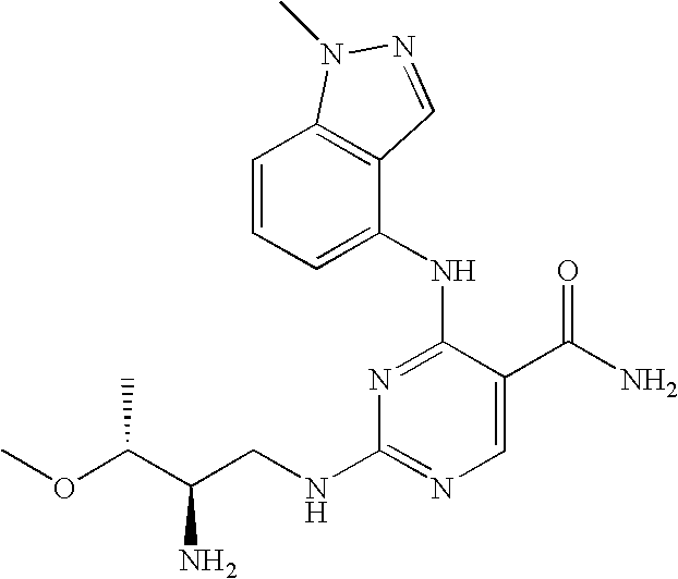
C12=C(C(NC3=NC(NCC(C(C)OC)N)=NC=C3C(N)=O)=CC=C1)C=NN2C
